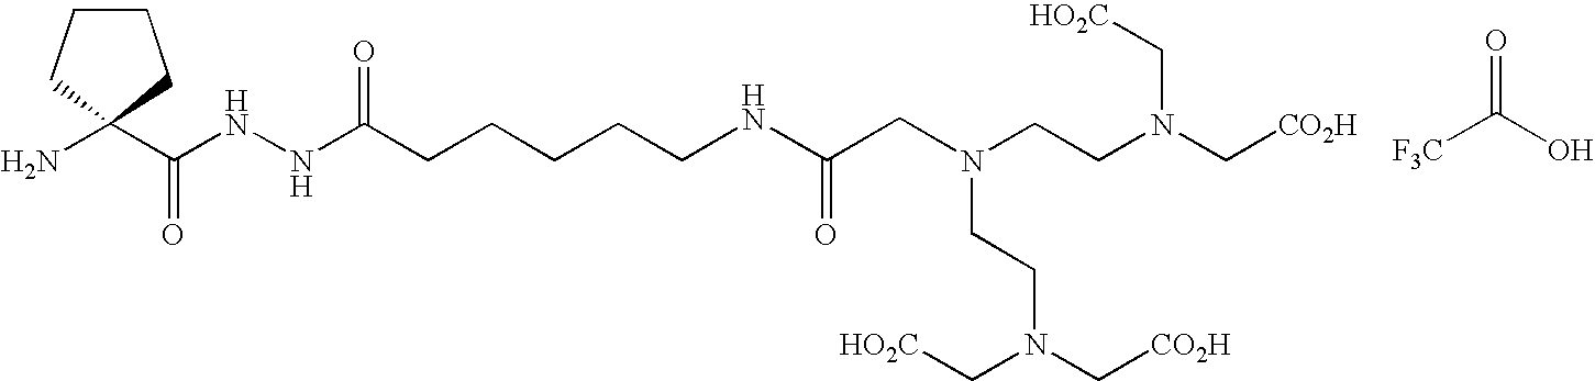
O=C([F3C])O.C(NNC(CCCCCNC(CN(CCN(C[CO2H])C[HO2C])CCN(C[CO2H])C[HO2C])=O)=O)(=O)C1(N)CCCC1
